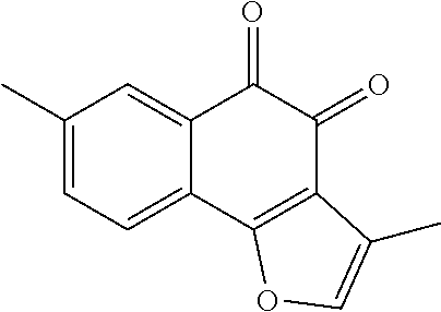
C1(C)=CC=C2C(=C1)C(=O)C(=O)C1=C2OC=C1C
